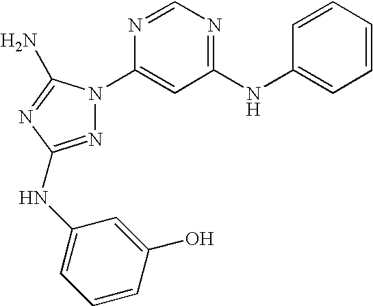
N1=C(NC2=CC=CC(O)=C2)N=C(N)N1C1=CC(NC2=CC=CC=C2)=NC=N1
